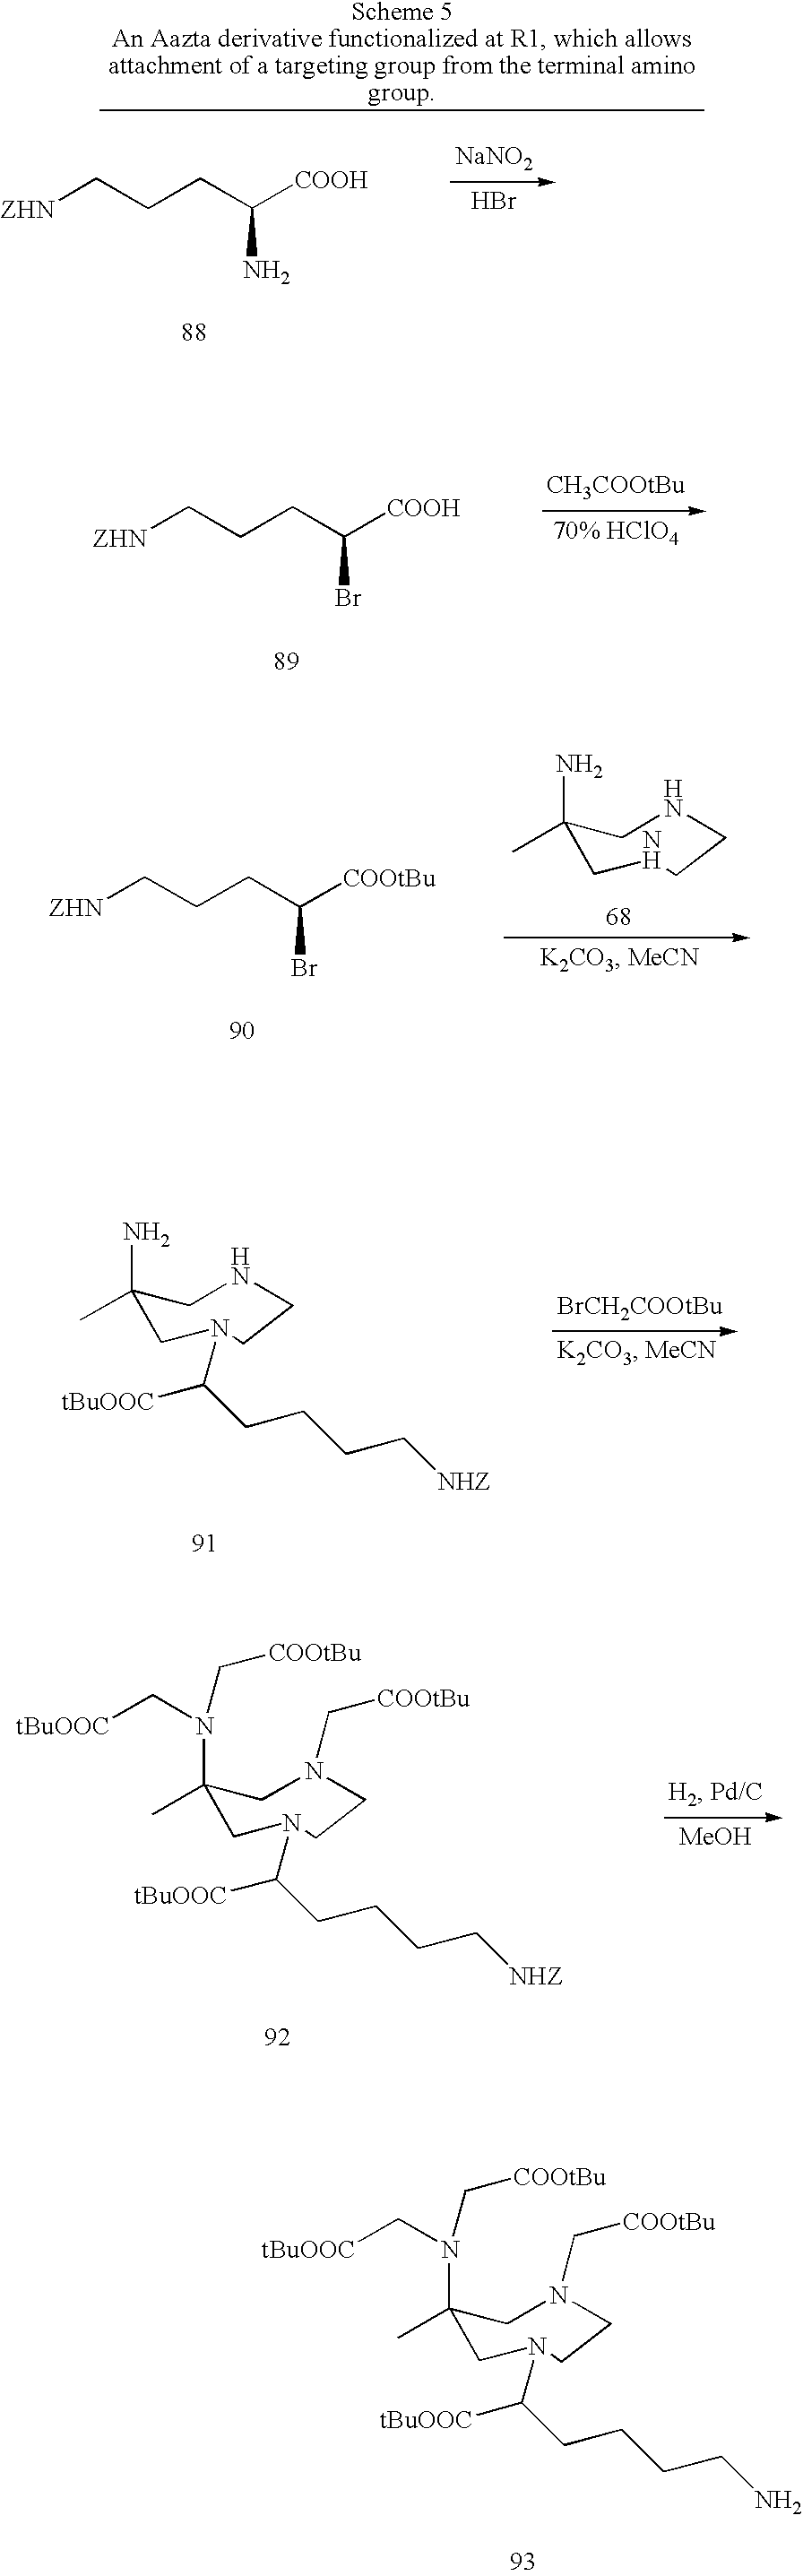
C1(C)(N(C[COOtBu])C[tBuOOC])CN(C([tBuOOC])CCCCN)CCN(C[COOtBu])C1.C(CC([COOH])Br)C[ZHN].C1(C)(N)CNCCNC1.C(CC([COOtBu])Br)C[ZHN].[BrCH2COOtBu].C1(C)(N)CN(C([tBuOOC])CCCC[NHZ])CCNC1.C1(C)(N(C[COOtBu])C[tBuOOC])CN(C([tBuOOC])CCCC[NHZ])CCN(C[COOtBu])C1.[MeOH].C(CC([COOH])N)C[ZHN].Br.[NaNO2]
